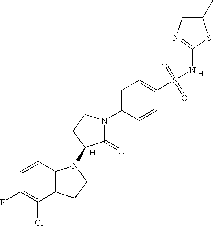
C1=CC2=C(C(Cl)=C1F)CCN2C1C(=O)N(C2=CC=C(S(=O)(=O)NC3=NC=C(C)S3)C=C2)CC1.[H].[H]
